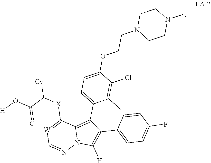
C12=C(C3=CC=C(OCCN4CCN(C)CC4)C(Cl)=C3C)C(C3=CC=C(F)C=C3)=C([H])N1N=C[W]=C2[X]C([Cy])C(O[H])=O
